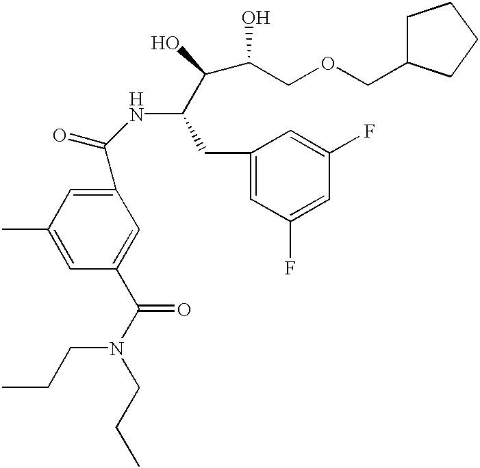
C1(C(NC(C(O)C(O)COCC2CCCC2)CC2=CC(F)=CC(F)=C2)=O)=CC(C)=CC(C(N(CCC)CCC)=O)=C1
